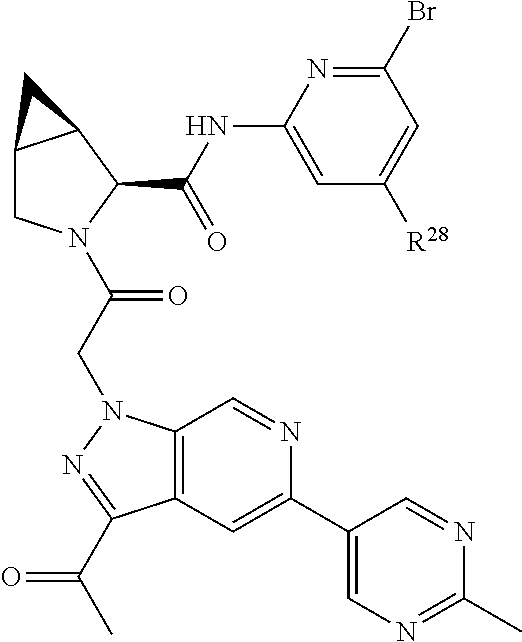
C12CN(C(CN3C4=C(C=C(C5=CN=C(C)N=C5)N=C4)C(C(C)=O)=N3)=O)C(C(NC3=CC([R28])=CC(Br)=N3)=O)C1C2
